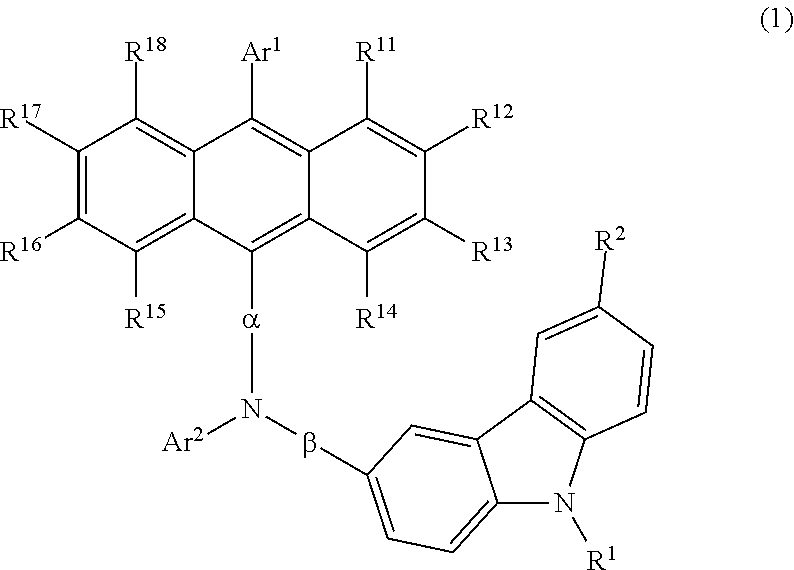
C1([R17])=C([R16])C([R15])=C2C(=C1[R18])C([Ar1])=C1C(=C2[a]N([Ar2])bC2=CC=C3C(=C2)C2=C(N3[R1])C=CC([R2])=C2)C([R14])=C([R13])C([R12])=C1[R11]
